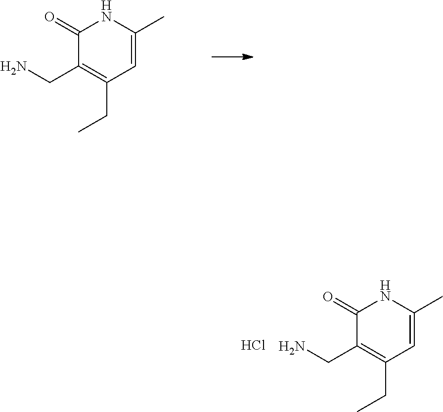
C1(=O)C(CN)=C(CC)C=C(C)N1.C1(=O)C(CN)=C(CC)C=C(C)N1.Cl
